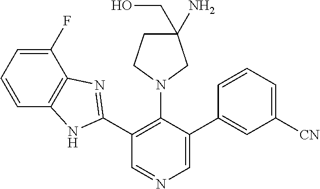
C1(F)=CC=CC2=C1N=C(C1=C(N3CC(N)(CO)CC3)C(C3=CC([CN])=CC=C3)=CN=C1)N2
